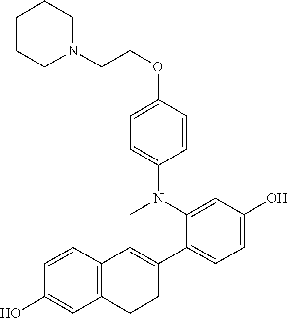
C1=CC(OCCN2CCCCC2)=CC=C1N(C1=CC(O)=CC=C1C1=CC2=C(CC1)C=C(O)C=C2)C
